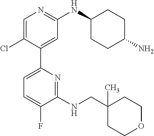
C1=C(Cl)C(C2=CC=C(F)C(NCC3(C)CCOCC3)=N2)=CC(NC2CCC(N)CC2)=N1
